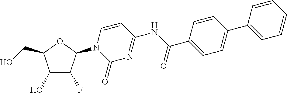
C1(O)C(F)C(N2C(=O)N=C(NC(C3=CC=C(C4=CC=CC=C4)C=C3)=O)C=C2)OC1CO
